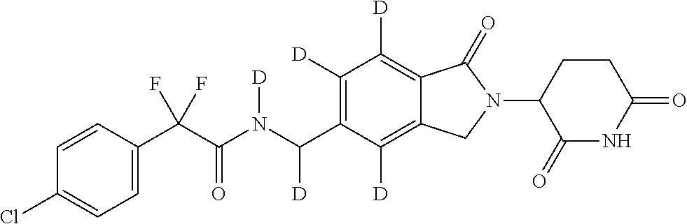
C1=CC(C(C(N(C(C2=C([D])C([D])=C3C(=C2[D])CN(C2C(=O)NC(=O)CC2)C3=O)[D])[D])=O)(F)F)=CC=C1Cl
